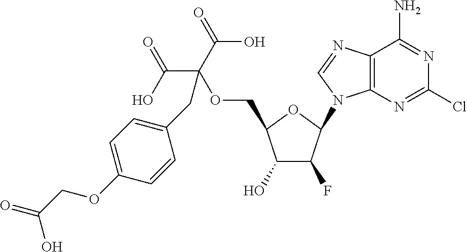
C1(O)C(F)C(N2C3=C(N=C2)C(N)=NC(Cl)=N3)OC1COC(C(O)=O)(C(=O)O)CC1=CC=C(OCC(=O)O)C=C1
